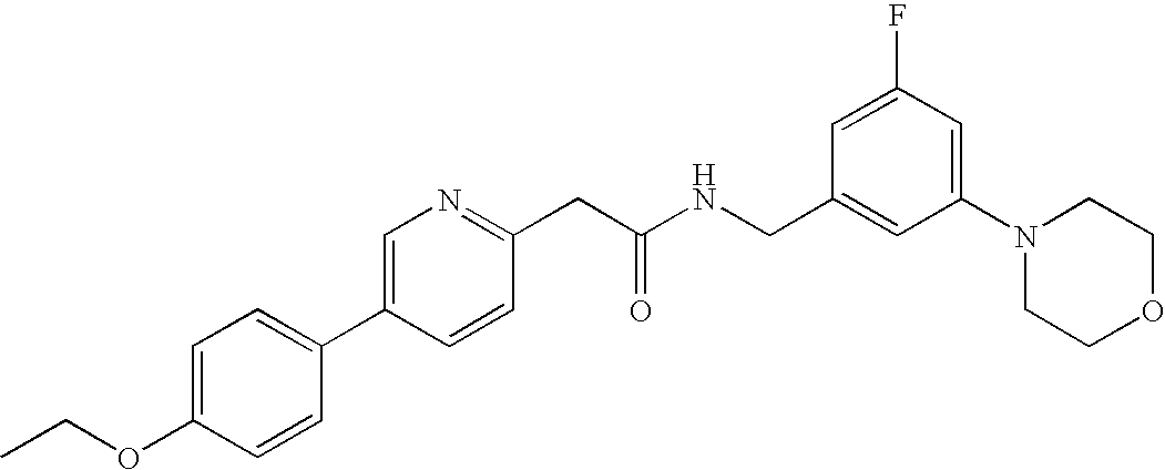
C1(OCC)=CC=C(C2=CN=C(CC(NCC3=CC(N4CCOCC4)=CC(F)=C3)=O)C=C2)C=C1
